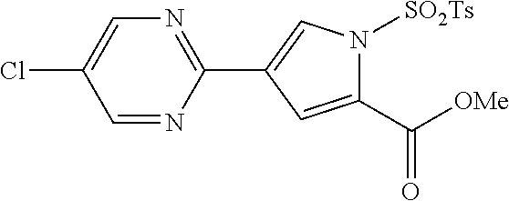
C1(C2=CN([SO2Ts])C(C([OMe])=O)=C2)=NC=C(Cl)C=N1
